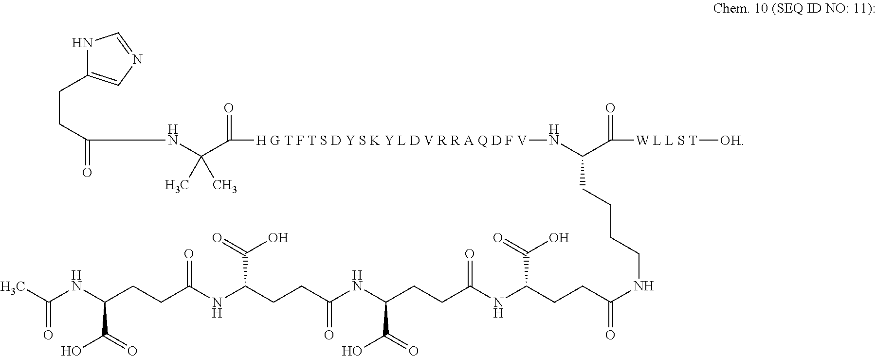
N1C(CCC(=O)NC(C([H G T F T S D Y S K Y L D V R R A Q D F V]NC(C([W L L S T][OH])=O)CCCCNC(CCC(NC(CCC(NC(CCC(NC(CCC(NC(=O)C)C(O)=O)=O)C(=O)O)=O)C(O)=O)=O)C(O)=O)=O)=O)(C)C)=CN=C1
